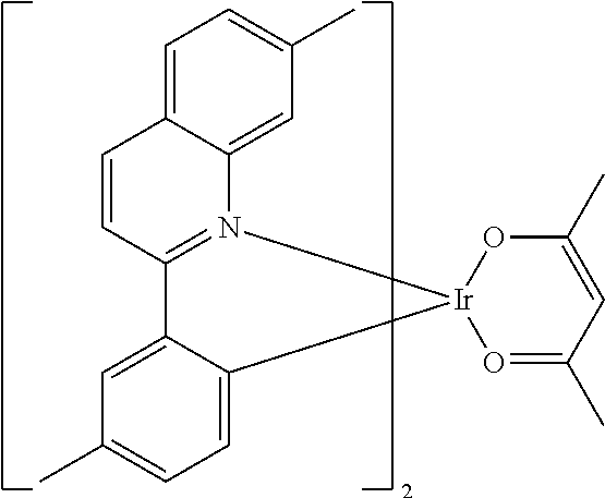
C12=N(C3=CC(C)=CC=C3C=C1)[Ir]1(C3=CC=C(C)C=C23)O=C(C)C=C(C)O1
